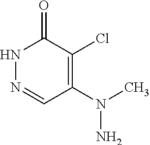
N1N=CC(N(C)N)=C(Cl)C1=O
